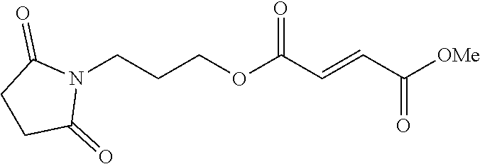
[OMe]C(C=CC(OCCCN1C(=O)CCC1=O)=O)=O
